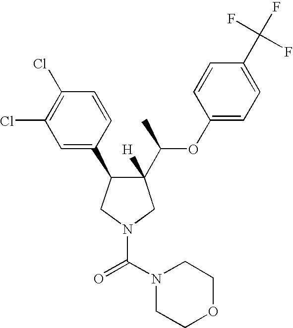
C1(C(OC2=CC=C(C(F)(F)F)C=C2)C)([H])C(C2=CC(Cl)=C(Cl)C=C2)CN(C(N2CCOCC2)=O)C1
